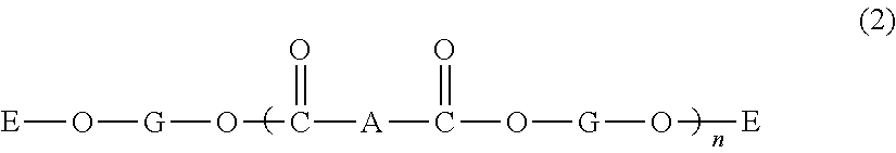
[E]O[G]OC([A]C(O[G]O[E])=O)=O
